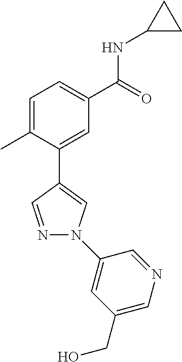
C1=C(C)C(C2=CN(C3=CC(CO)=CN=C3)N=C2)=CC(C(=O)NC2CC2)=C1
